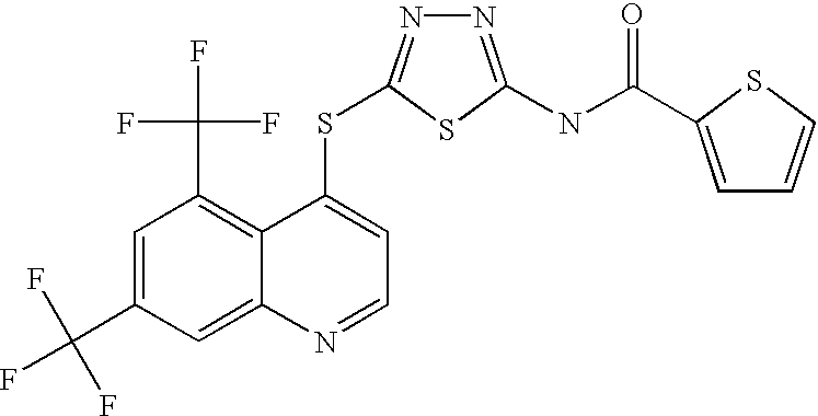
C1=C(C(F)(F)F)C=C2C(=C1C(F)(F)F)C(SC1=NN=C(NC(=O)C3=CC=CS3)S1)=CC=N2
